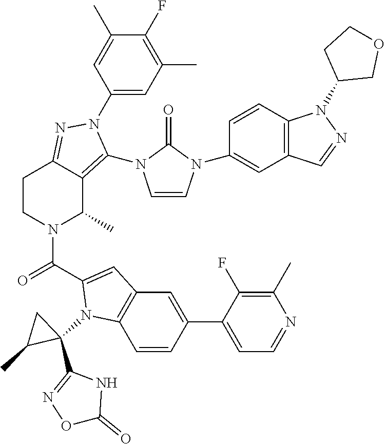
C1(F)=C(C)C=C(N2C(N3C=CN(C4=CC5=C(C=C4)N(C4COCC4)N=C5)C3=O)=C3C(C)N(C(=O)C4=CC5=C(C=CC(C6=CC=NC(C)=C6F)=C5)N4C4(C5=NOC(=O)N5)CC4C)CCC3=N2)C=C1C
